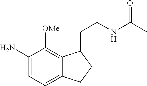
C1(N)=CC=C2C(=C1[OMe])C(CCNC(C)=O)CC2
